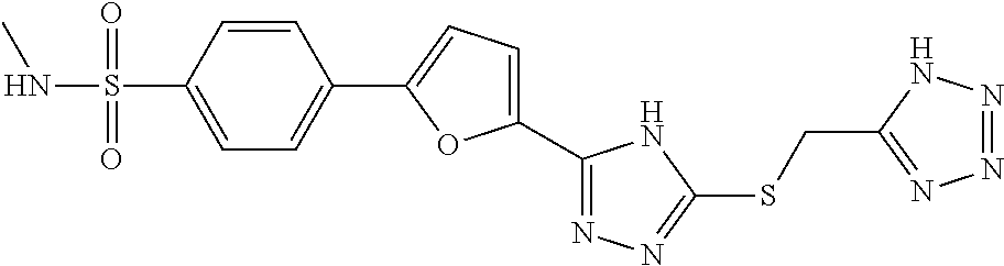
C1=C(S(NC)(=O)=O)C=CC(C2=CC=C(C3=NN=C(SCC4=NN=NN4)N3)O2)=C1
